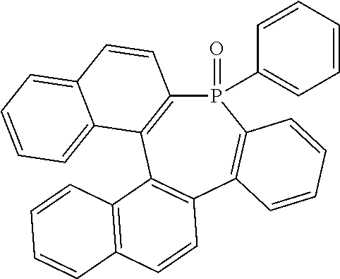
C12=C(C3=C(C4=C(P1(C1=CC=CC=C1)=O)C=CC=C4)C=CC1=C3C=CC=C1)C1=CC=CC=C1C=C2
